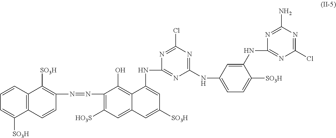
C1=CC2=C(C([SO3H])=C1)C=CC(N=NC1=C([HO3S])C=C3C(=C1O)C(NC1=NC(NC4=CC=C([SO3H])C(NC5=NC(Cl)=NC(N)=N5)=C4)=NC(Cl)=N1)=CC([SO3H])=C3)=C2[SO3H]
